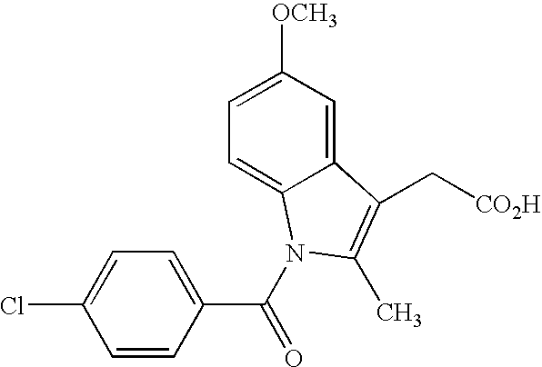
C1=CC(C(N2C3=CC=C([OCH3])C=C3C(C[CO2H])=C2C)=O)=CC=C1Cl
